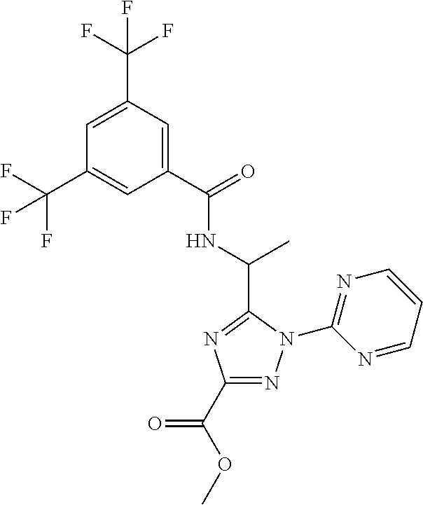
C1(C(=O)NC(C)C2=NC(C(OC)=O)=NN2C2=NC=CC=N2)=CC(C(F)(F)F)=CC(C(F)(F)F)=C1
